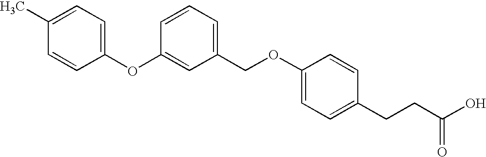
C1(C)=CC=C(OC2=CC(COC3=CC=C(CCC(O)=O)C=C3)=CC=C2)C=C1
